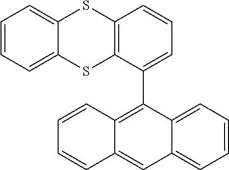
C1=CC=C2C(=C1)C=C1C(=C2C2=CC=CC3=C2SC2=CC=CC=C2S3)C=CC=C1
